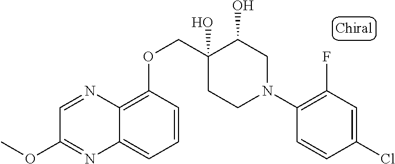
C1(N2CC(O)C(O)(COC3=C4C(=CC=C3)N=C(OC)C=N4)CC2)=C(F)C=C(Cl)C=C1
